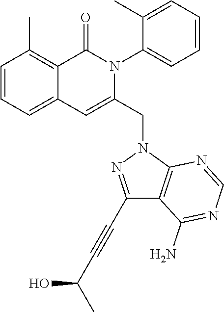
C1=CC=C2C(=C1C)C(=O)N(C1=CC=CC=C1C)C(CN1C3=C(C(N)=NC=N3)C(C#CC(O)C)=N1)=C2
